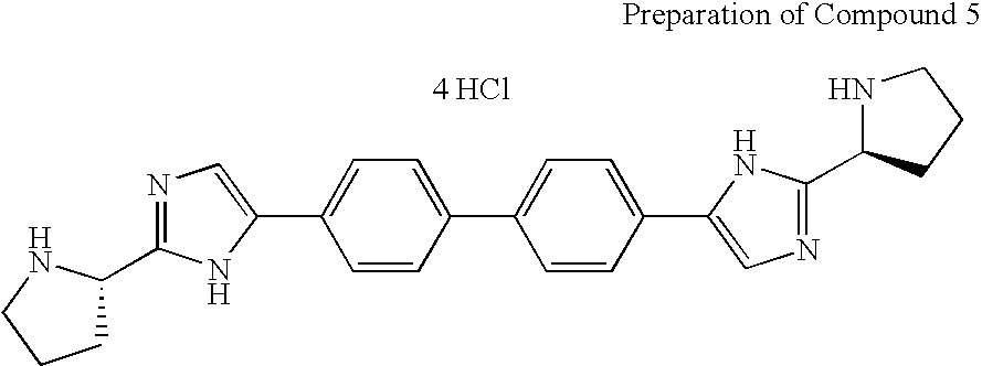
C1=CC(C2=CC=C(C3=CN=C(C4NCCC4)N3)C=C2)=CC=C1C1=CN=C(C2CCCN2)N1.[4 HCl]
